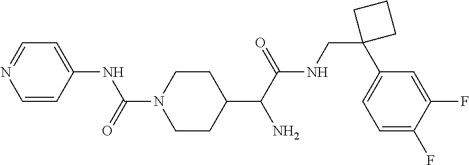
C1(C(C(NCC2(C3=CC=C(F)C(F)=C3)CCC2)=O)N)CCN(C(=O)NC2=CC=NC=C2)CC1
